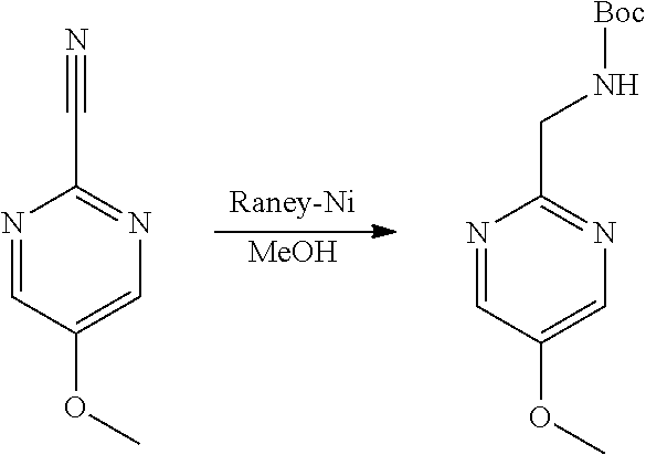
C1(C#N)=NC=C(OC)C=N1.C1(CN[Boc])=NC=C(OC)C=N1.[MeOH]
